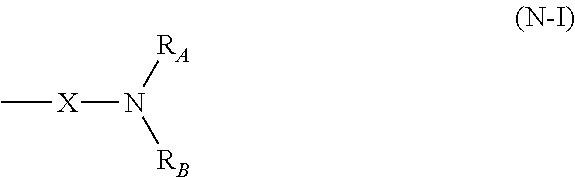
C[X]N([RA])[RB]
